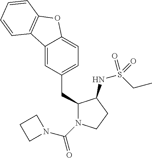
C1(CC2=CC=C3C(=C2)C2=C(O3)C=CC=C2)N(C(N2CCC2)=O)CCC1NS(CC)(=O)=O
